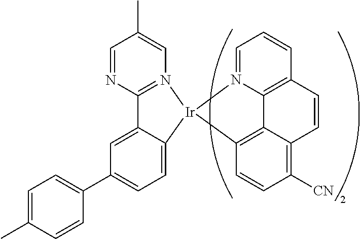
C1=C(C)C=CC(C2=CC=C3C(=C2)C2=N(C=C(C)C=N2)[Ir]32N3=CC=CC4=C3C3=C2C=CC([CN])=C3C=C4)=C1
